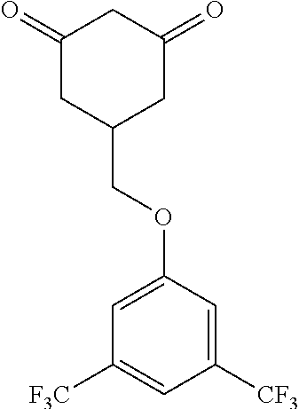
C1(=O)CC(COC2=CC([F3C])=CC([CF3])=C2)CC(=O)C1
